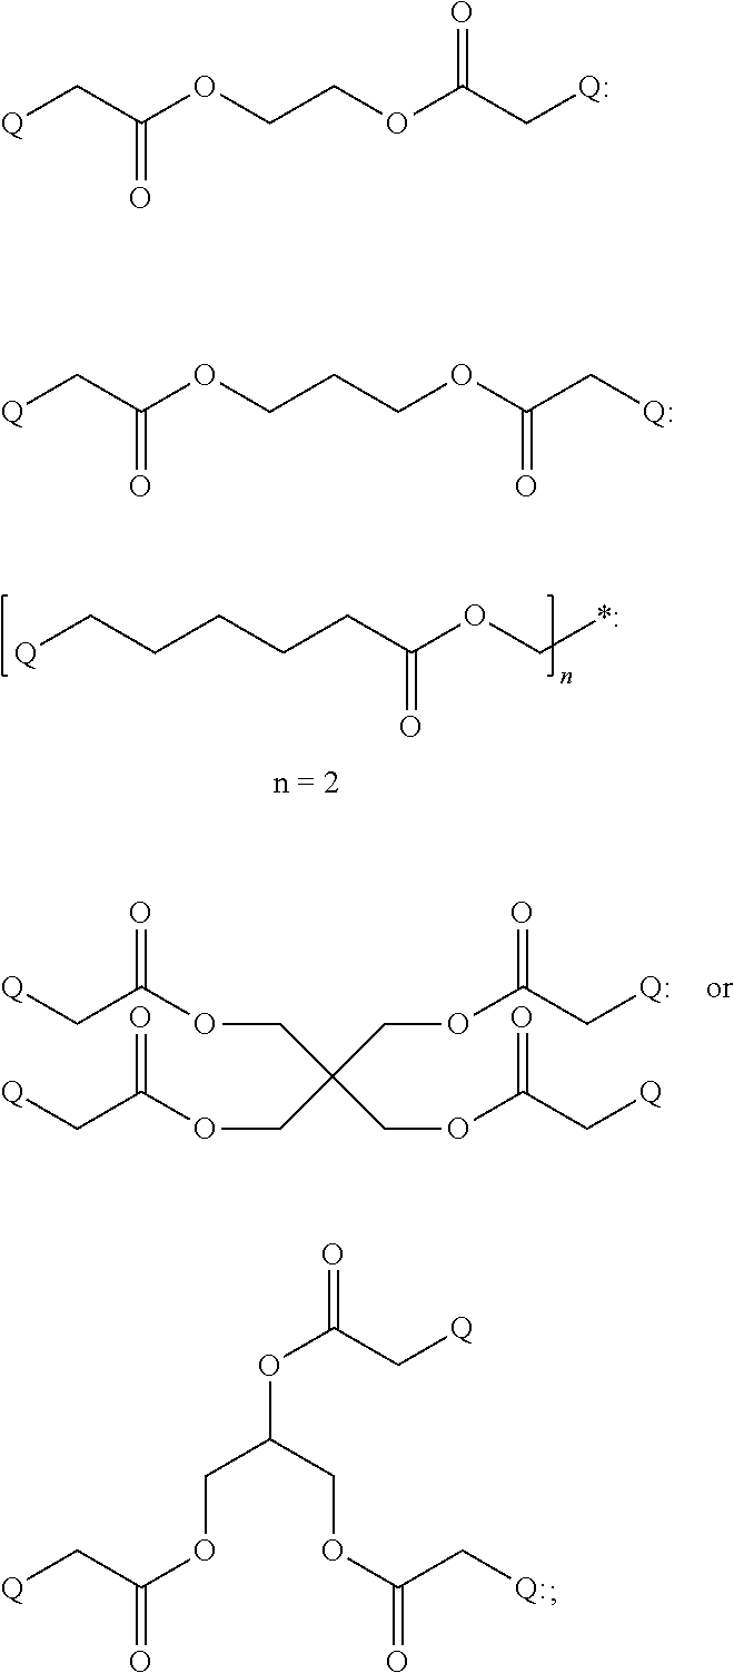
[Q]CCCCCC(OC[*:])=O.[Q]CC(OCC(COC(C[Q:])=O)(COC(C[Q])=O)COC(C[Q])=O)=O.[Q]CC(=O)OCC(COC(C[Q:])=O)OC(=O)C[Q].[Q]CC(OCCOC(C[Q:])=O)=O.[Q]CC(OCCCOC(C[Q:])=O)=O
